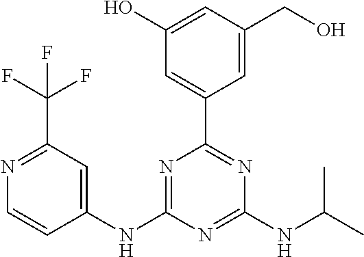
C1(NC2=NC(C3=CC(O)=CC(CO)=C3)=NC(NC(C)C)=N2)=CC(C(F)(F)F)=NC=C1
